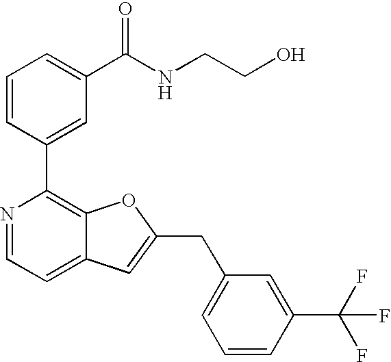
C1=CC(C2=C3C(=CC=N2)C=C(CC2=CC=CC(C(F)(F)F)=C2)O3)=CC(C(NCCO)=O)=C1
